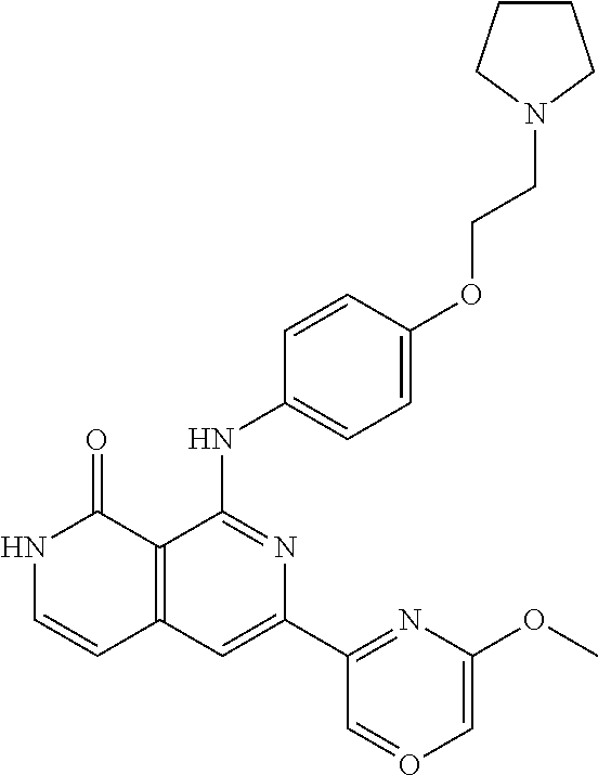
C1=CC(NC2=NC(C3=NC(OC)=CO=C3)=CC3=C2C(=O)NC=C3)=CC=C1OCCN1CCCC1
